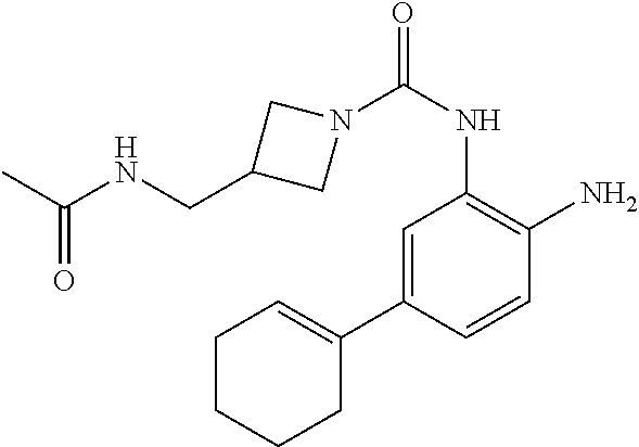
N1(C(NC2=C(N)C=CC(C3=CCCCC3)=C2)=O)CC(CNC(=O)C)C1
